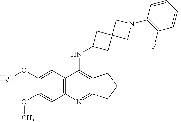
C12=C(NC3CC4(C3)CN(C3=C(F)C=CC=C3)C4)C3=C(N=C1CCC2)C=C(OC)C(OC)=C3
